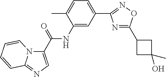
C1(C(NC2=CC(C3=NOC(C4CC(O)(C)C4)=N3)=CC=C2C)=O)=CN=C2N1C=CC=C2
